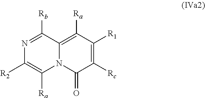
N1=C([Rb])C2=C([Ra])C([R1])=C([Rc])C(=O)N2C([Ra])=C1[R2]
